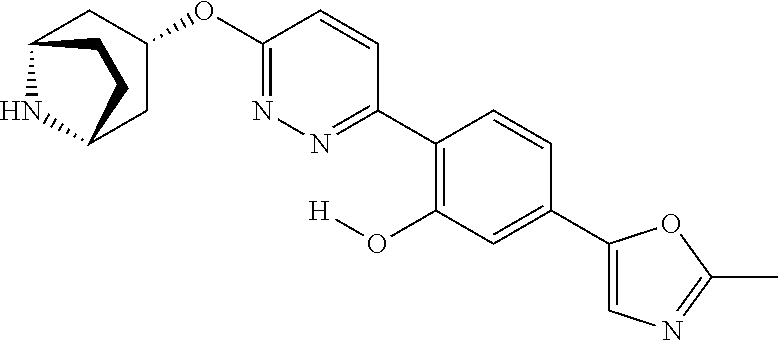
C12NC(CC(OC3=NN=C(C4=C(O[H])C=C(C5=CN=C(C)O5)C=C4)C=C3)C1)CC2
